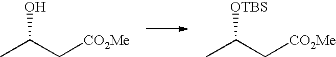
CC(C[CO2Me])O.CC(C[CO2Me])[OTBS]
